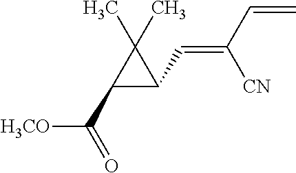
[H3CO]C(=O)C1C(C=C(C=C)[CN])C1(C)C
